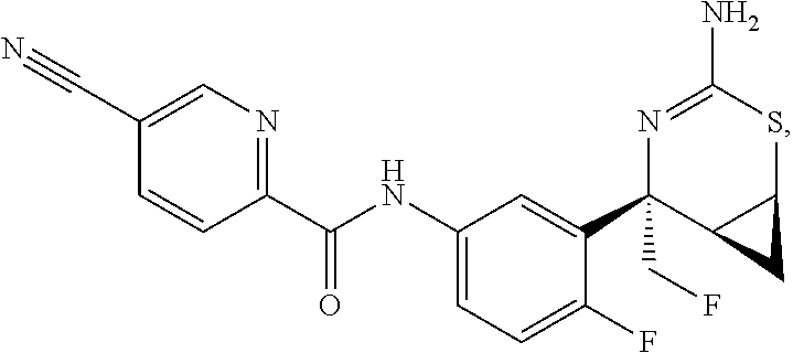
C1(C(NC2=CC=C(F)C(C3(CF)C4C(SC(N)=N3)C4)=C2)=O)=NC=C(C#N)C=C1
